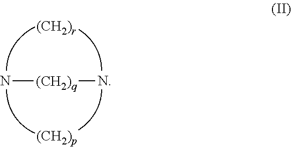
N[(CH2)q]N
